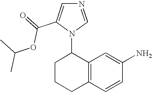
C12=C(C=CC(N)=C1)CCCC2N1C=NC=C1C(OC(C)C)=O
